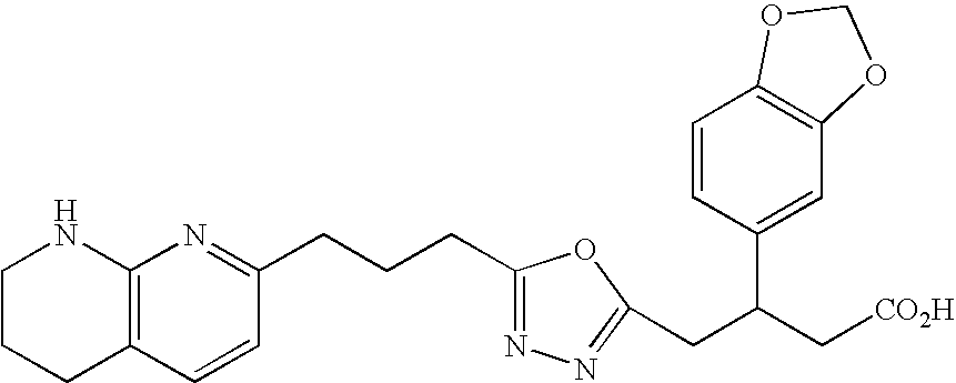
C1CCC2=C(N1)N=C(CCCC1=NN=C(CC(C3=CC4=C(C=C3)OCO4)C[CO2H])O1)C=C2
